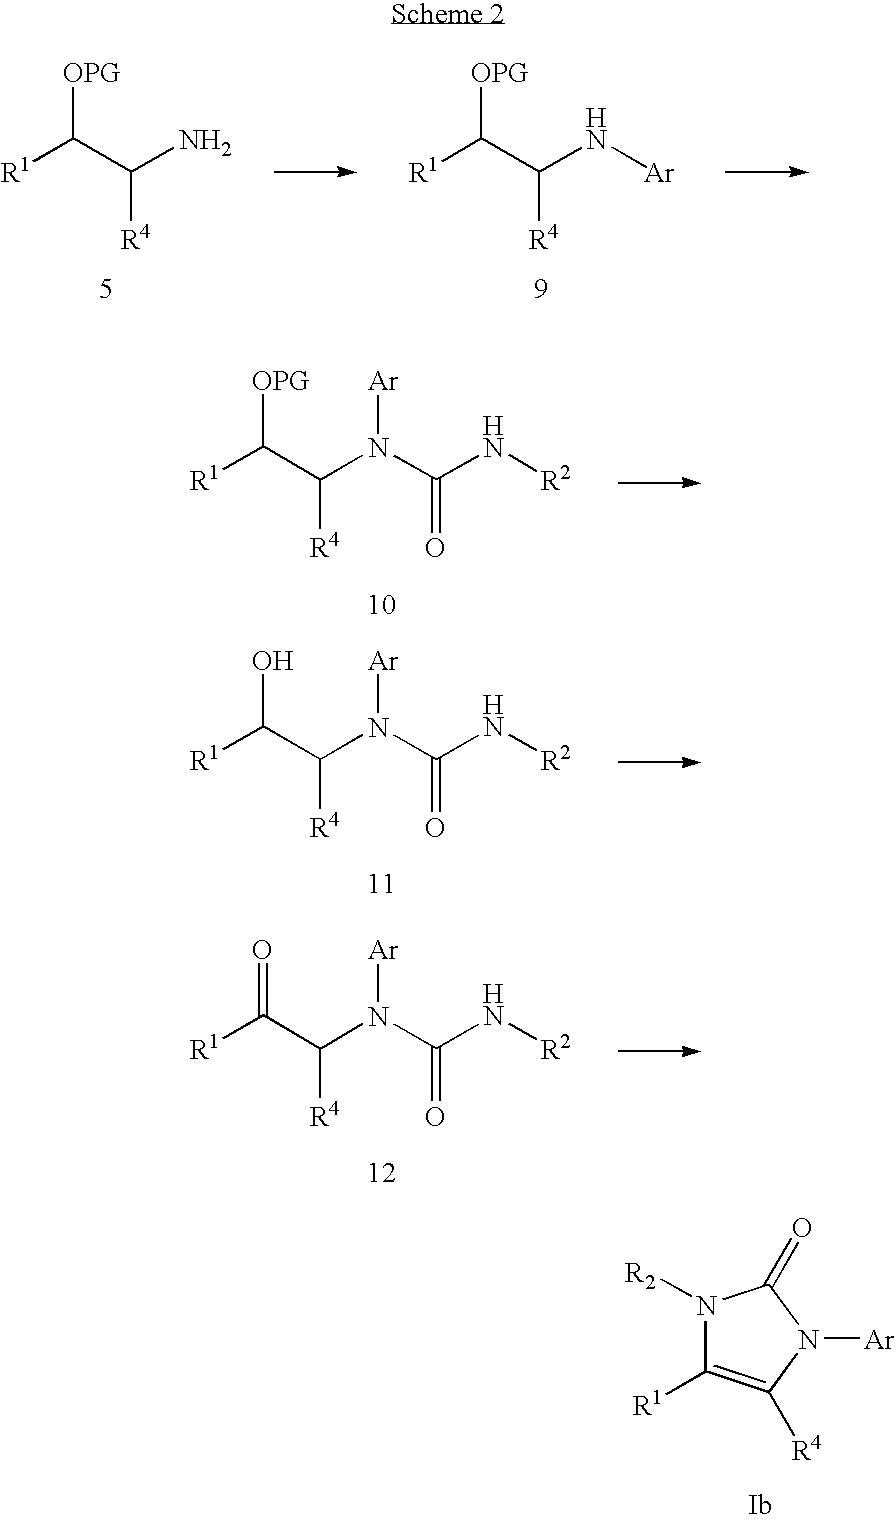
[R1]C(C(N(C(=O)N[R2])[Ar])[R4])[OPG].[R1]C(C(N(C(=O)N[R2])[Ar])[R4])O.[R1]C(C(N(C(=O)N[R2])[Ar])[R4])=O.[R1]C(C(N)[R4])[OPG].[R1]C(C(N[Ar])[R4])[OPG].N1([R2])C([R1])=C([R4])N([Ar])C1=O
